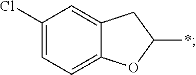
C12=CC=C(Cl)C=C1CC(*)O2
